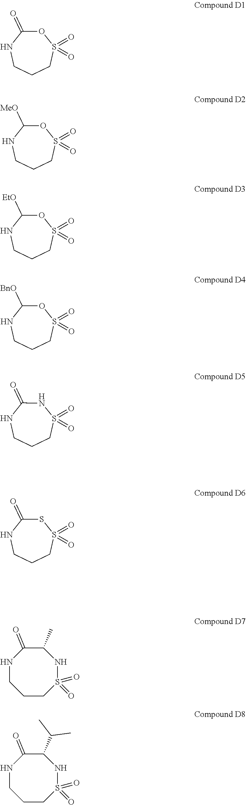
C1(=O)OS(=O)(=O)CCCN1.C1([MeO])OS(=O)(=O)CCCN1.C1([EtO])OS(=O)(=O)CCCN1.C1([BnO])OS(=O)(=O)CCCN1.C1(=O)NS(=O)(=O)CCCN1.C1(=O)SS(=O)(=O)CCCN1.C1(=O)C(C)NS(=O)(=O)CCCN1.C1(=O)C(C(C)C)NS(=O)(=O)CCCN1
